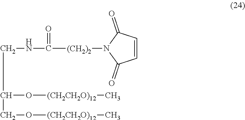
C(C(O[(CH2CH2O)12]C)CO[(CH2CH2O)12]C)NC([(CH2)2]N1C(=O)C=CC1=O)=O
